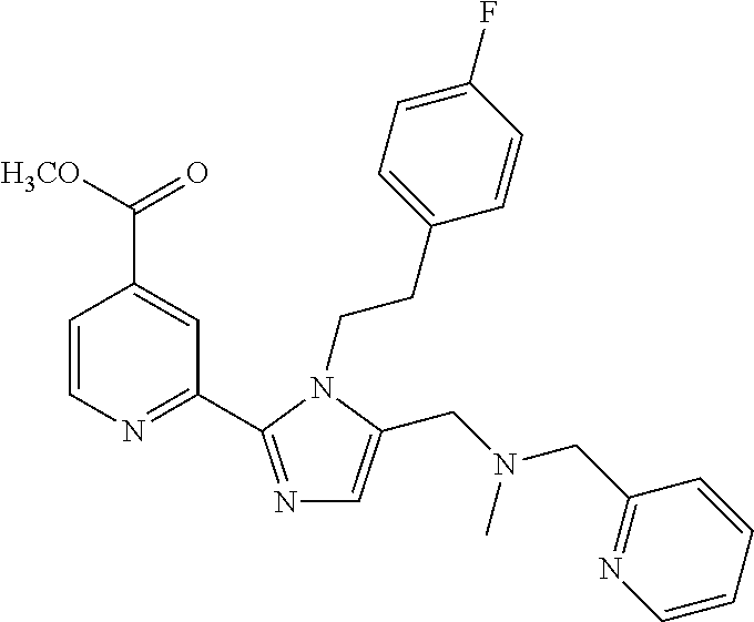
C1=CN=C(C2=NC=C(CN(C)CC3=NC=CC=C3)N2CCC2=CC=C(F)C=C2)C=C1C([H3CO])=O
